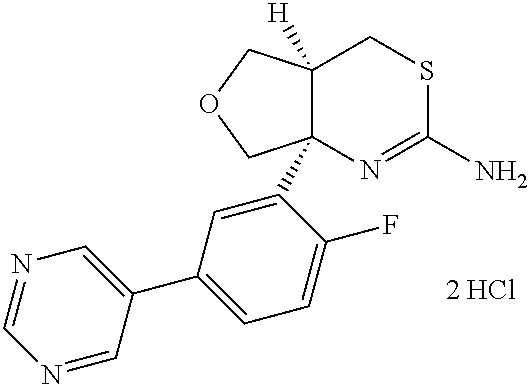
[2 HCl].C1(C23N=C(N)SCC2([H])COC3)=CC(C2=CN=CN=C2)=CC=C1F
